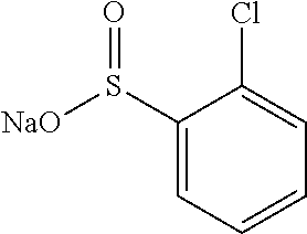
C1(S([NaO])=O)=CC=CC=C1Cl
